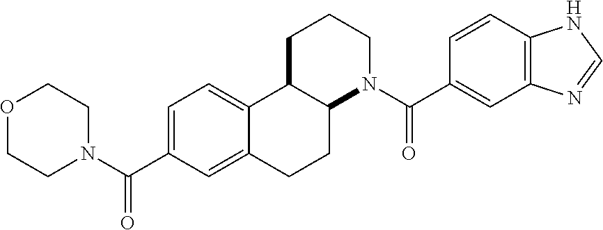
C12C(CCCN1C(C1=CC3=C(C=C1)NC=N3)=O)C1=CC=C(C(N3CCOCC3)=O)C=C1CC2
